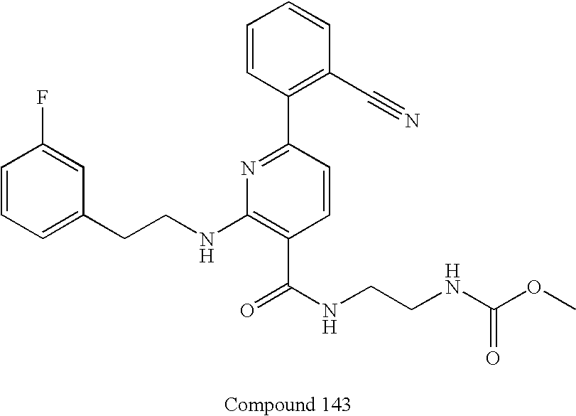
C1=CC=C(CCNC2=C(C(=O)NCCNC(OC)=O)C=CC(C3=C(C#N)C=CC=C3)=N2)C=C1F
